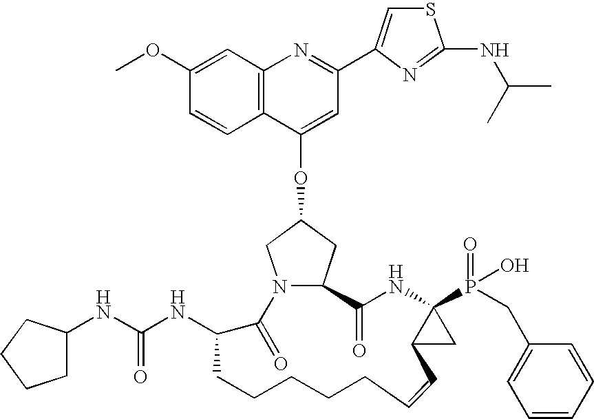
C12=C(C=C(OC)C=C1)N=C(C1=CSC(NC(C)C)=N1)C=C2OC1CN2C(C1)C(=O)NC1(P(=O)(O)CC3=CC=CC=C3)C(C1)C=CCCCCCC(NC(=O)NC1CCCC1)C2=O
